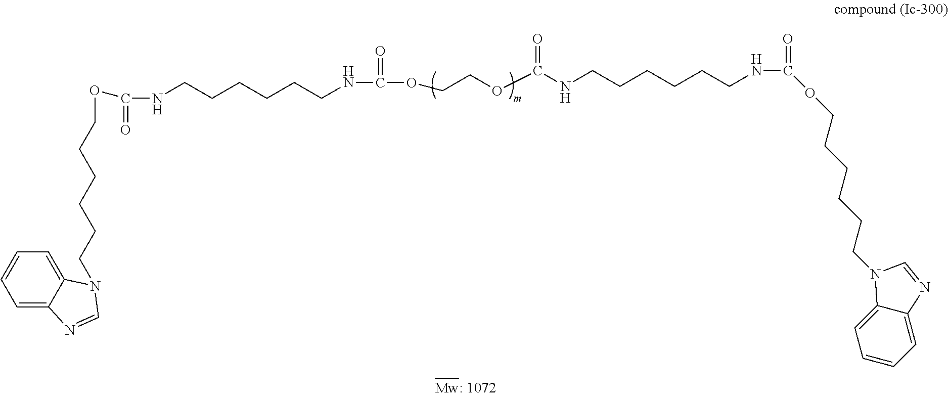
C1=C2C(=CC=C1)N(CCCCCCOC(NCCCCCCNC(=O)OCCOC(NCCCCCCNC(OCCCCCCN1C3=CC=CC=C3N=C1)=O)=O)=O)C=N2
